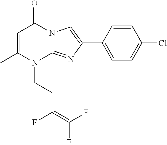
C1=C(C)N(CCC(=C(F)F)F)C2=NC(C3=CC=C(Cl)C=C3)=CN2C1=O
